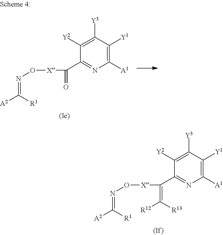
C1([A1])=C([Y1])C([Y3])=C([Y2])C(C(=C([R13])[R12])[X]ON=C([A2])[R1])=N1.C1([A1])=C([Y1])C([Y3])=C([Y2])C(C(=O)[X]ON=C([A2])[R1])=N1
